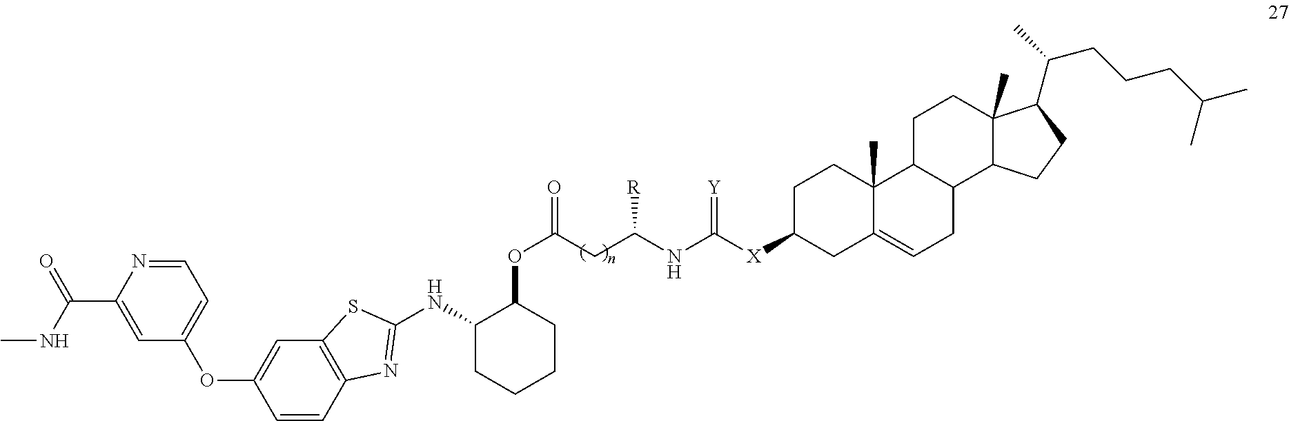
C1(C(NC)=O)=CC(OC2=CC3=C(C=C2)N=C(NC2CCCCC2OC(=O)CC(NC([X]C2CC4=CCC5C(C4(C)CC2)CCC2(C)C5CCC2C(C)CCCC(C)C)=[Y])[R])S3)=CC=N1
